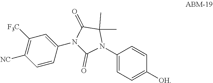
C1=C(N2C(C)(C)C(=O)N(C3=CC([F3C])=C([NC])C=C3)C2=O)C=CC([OH])=C1
